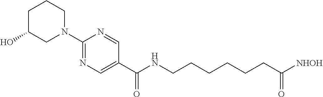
C1(N2CCCC(O)C2)=NC=C(C(=O)NCCCCCCC([NHOH])=O)C=N1
